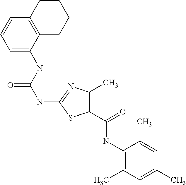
C12=C(C(NC(NC3=NC(C)=C(C(NC4=C(C)C=C(C)C=C4C)=O)S3)=O)=CC=C1)CCCC2
